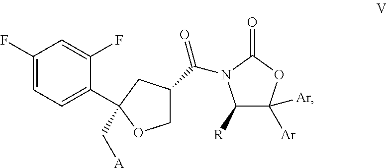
C1([R])C([Ar])([Ar])OC(=O)N1C(C1COC(C2=CC=C(F)C=C2F)(C[A])C1)=O
